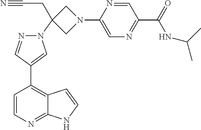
C12=NC=CC(C3=CN(C4(CC#N)CN(C5=CN=C(C(NC(C)C)=O)C=N5)C4)N=C3)=C1C=CN2
